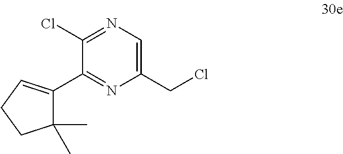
C1(CCl)=CN=C(Cl)C(C2=CCCC2(C)C)=N1
